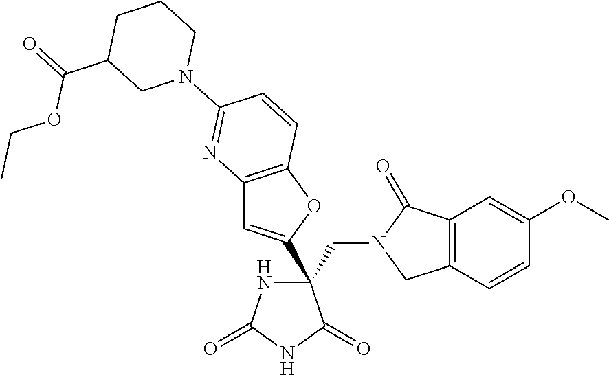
C12=C(OC(C3(CN4CC5=C(C4=O)C=C(OC)C=C5)NC(=O)NC3=O)=C1)C=CC(N1CCCC(C(=O)OCC)C1)=N2
